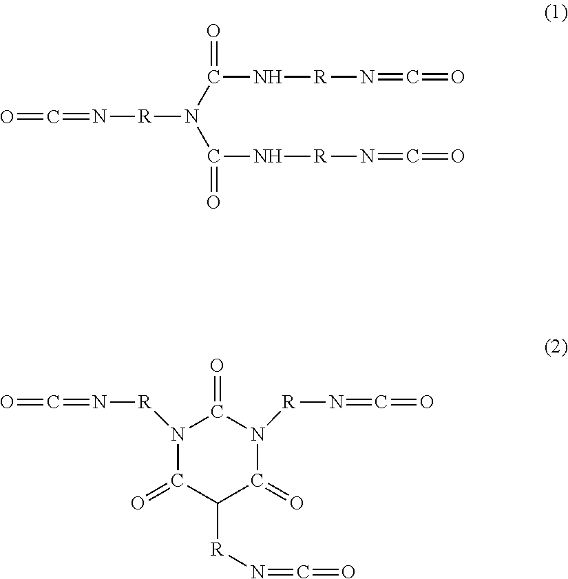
O=C=N[R]N(C(=O)N[R]N=C=O)C(N[R]N=C=O)=O.C1(=O)C([R]N=C=O)C(=O)N([R]N=C=O)C(=O)N1[R]N=C=O
